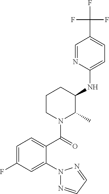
C1=C(F)C=C(N2N=CC=N2)C(C(=O)N2C(C)C(NC3=CC=C(C(F)(F)F)C=N3)CCC2)=C1
